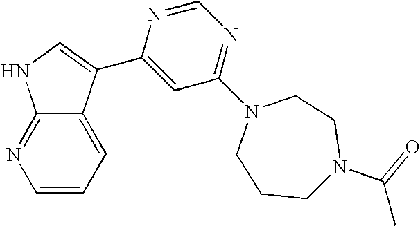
C1(C2=CNC3=NC=CC=C32)=CC(N2CCCN(C(C)=O)CC2)=NC=N1
